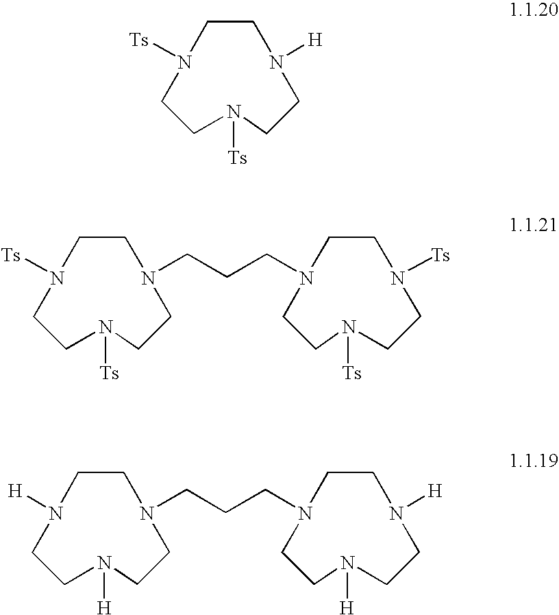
C1CN([H])CCN([Ts])CCN1[Ts].C1CN(CCCN2CCN([Ts])CCN([Ts])CC2)CCN([Ts])CCN1[Ts].C1CN(CCCN2CCN([H])CCN([H])CC2)CCN([H])CCN1[H]
